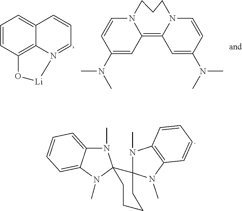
C1=CC2=C3C(=C1)C=CC=N3[Li]O2.N12C=CC(N(C)C)=CC1=C1N(CCC2)C=CC(N(C)C)=C1.N1(C)C2=CC=CC=C2N(C)C12C1(N(C)C3=C(N1C)C=CC=C3)CCCC2
